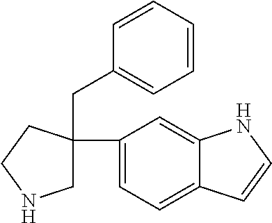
C1=CC=CC(CC2(C3=CC=C4C(=C3)NC=C4)CNCC2)=C1
